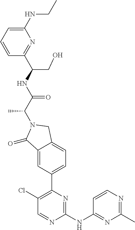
C1(=O)C2=CC(C3=C(Cl)C=NC(NC4=NC(C)=NC=C4)=N3)=CC=C2CN1C(C(=O)NC(C1=NC(NCC)=CC=C1)CO)C
